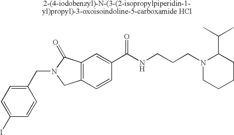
C1(I)=CC=C(CN2CC3=C(C2=O)C=C(C(NCCCN2CCCCC2C(C)C)=O)C=C3)C=C1
